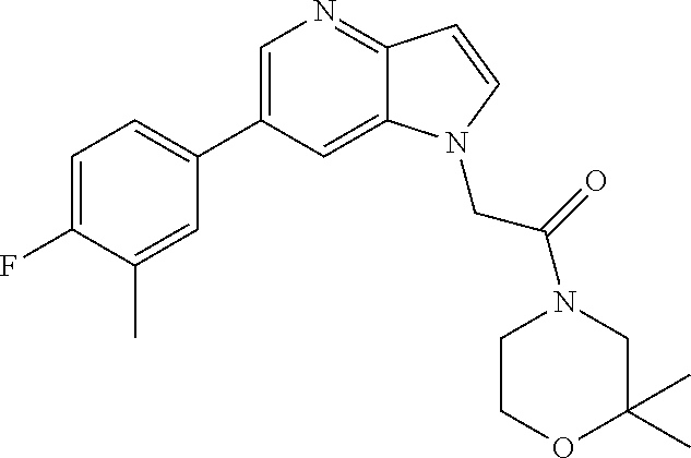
C1=C(C2=CC=C(F)C(C)=C2)C=C2C(=N1)C=CN2CC(=O)N1CCOC(C)(C)C1
